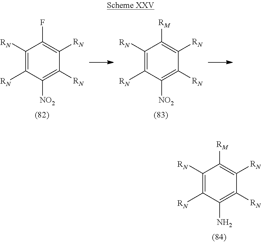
C1([RN])=C([RN])C(N)=C([RN])C([RN])=C1[RM].C1([RN])=C([RN])C([NO2])=C([RN])C([RN])=C1F.C1([RN])=C([RN])C([NO2])=C([RN])C([RN])=C1[RM]
